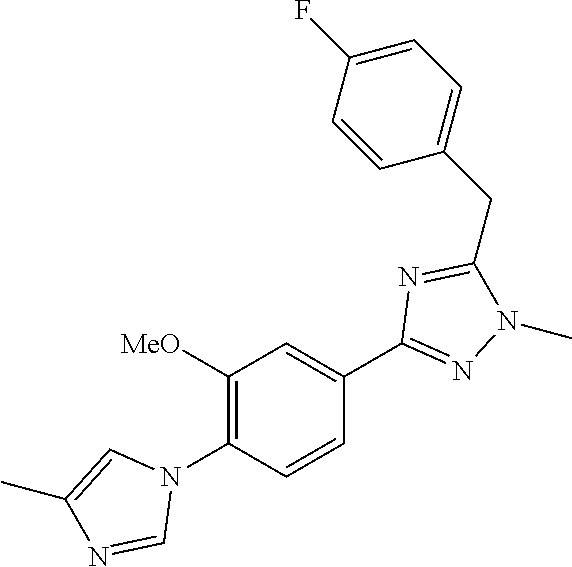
C1(N2C=C(C)N=C2)=C([MeO])C=C(C2=NN(C)C(CC3=CC=C(F)C=C3)=N2)C=C1
